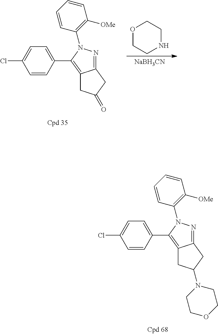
C1=CC=CC(N2N=C3C(=C2C2=CC=C(Cl)C=C2)CC(N2CCOCC2)C3)=C1[OMe].C1=CC=CC(N2N=C3C(=C2C2=CC=C(Cl)C=C2)CC(=O)C3)=C1[OMe].O1CCNCC1.[NaBH3CN]
